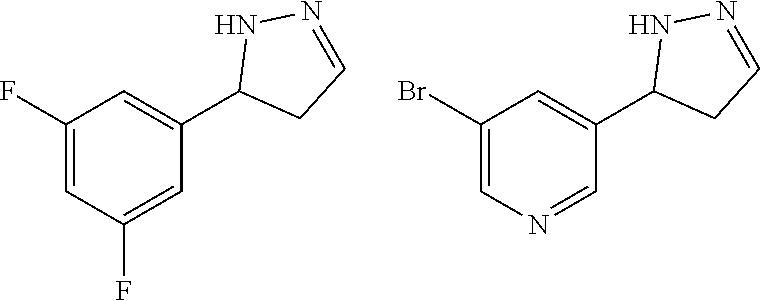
C1=NNC(C2=CC(F)=CC(F)=C2)C1.C1C=NNC1C1=CC(Br)=CN=C1
